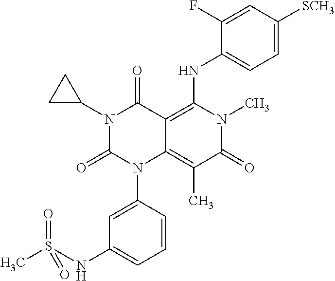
C1=CC(N2C3=C(C)C(=O)N(C)C(NC4=CC=C([SCH3])C=C4F)=C3C(=O)N(C3CC3)C2=O)=CC(NS(C)(=O)=O)=C1
